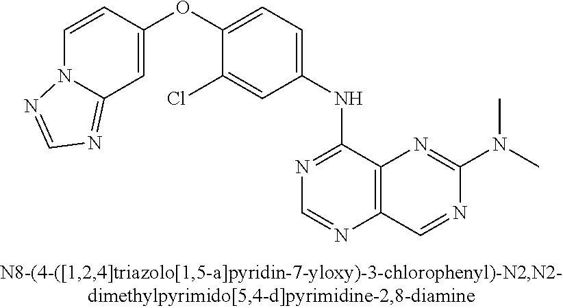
C1=CC(OC2=CC=C(NC3=NC=NC4=C3N=C(N(C)C)N=C4)C=C2Cl)=CC2=NC=NN12
